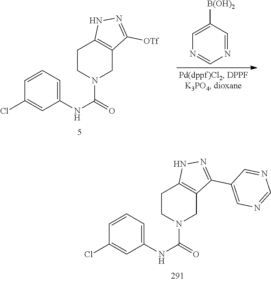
N1=CC([B(OH)2])=CN=C1.C1(NC(N2CC3=C(CC2)NN=C3[OTf])=O)=CC=CC(Cl)=C1.C1(NC(N2CC3=C(CC2)NN=C3C2=CN=CN=C2)=O)=CC=CC(Cl)=C1
